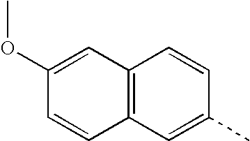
C12=C(C=C(C)C=C1)C=CC(OC)=C2
